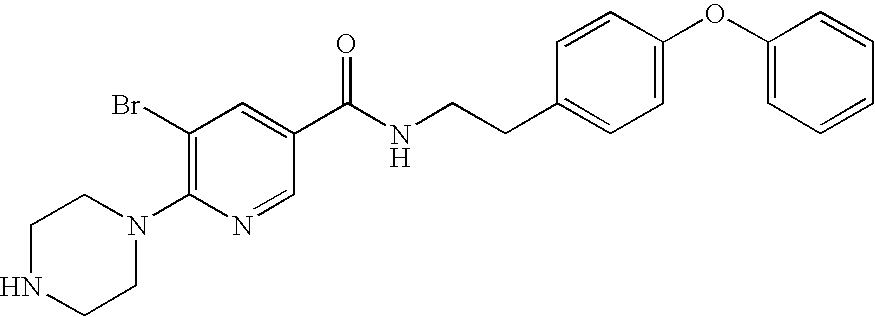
C1(Br)=C(N2CCNCC2)N=CC(C(NCCC2=CC=C(OC3=CC=CC=C3)C=C2)=O)=C1
